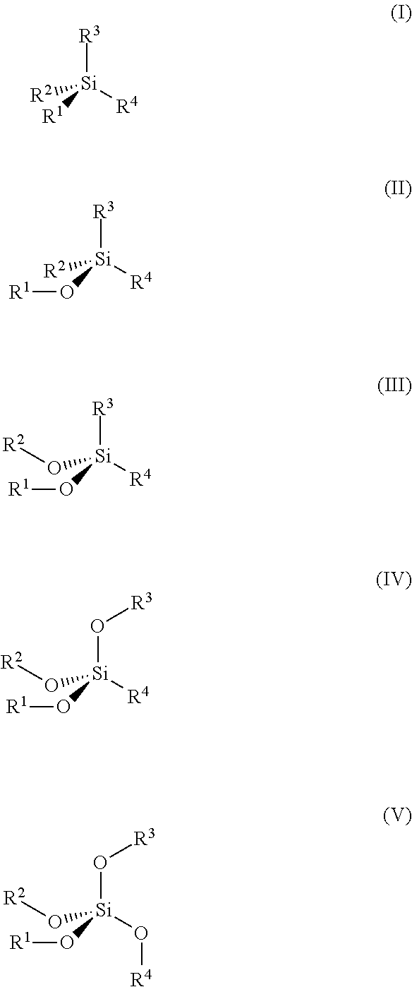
[R3][Si]([R4])([R1])[R2].[R3][Si]([R4])(O[R1])[R2].[R3][Si]([R4])(O[R1])O[R2].O([Si]([R4])(O[R1])O[R2])[R3].O([Si](O[R4])(O[R1])O[R2])[R3]
